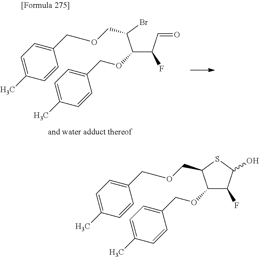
C(C(C=O)F)(C(Br)COCC1=CC=C(C)C=C1)OCC1=CC=C(C)C=C1.C1(OCC2=CC=C(C)C=C2)C(F)C(O)SC1COCC1=CC=C(C)C=C1
